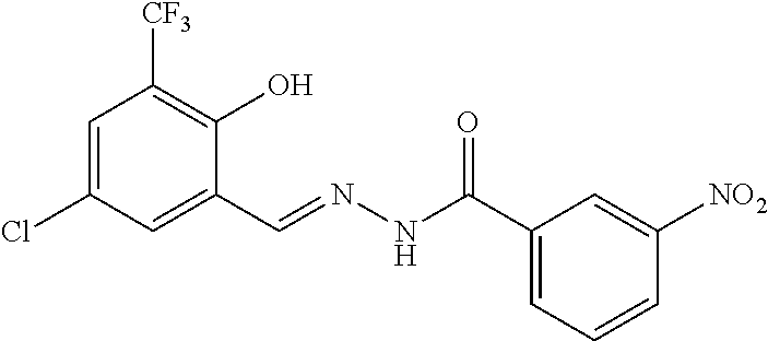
C1=C(Cl)C=C(C=NNC(C2=CC=CC([NO2])=C2)=O)C(O)=C1[CF3]
